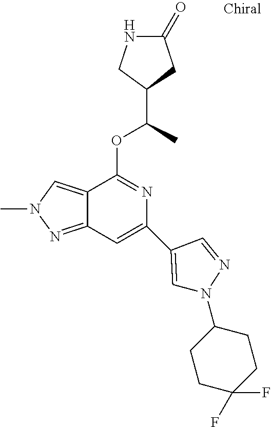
N1C(=O)CC(C(C)OC2=NC(C3=CN(C4CCC(F)(F)CC4)N=C3)=CC3=NN(C)C=C23)C1
